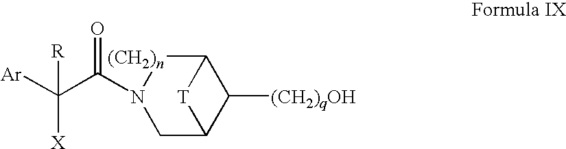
C1C2C([(CH2)qOH])C([(CH2)n]N1C(C([Ar])([X])[R])=O)[T]2
